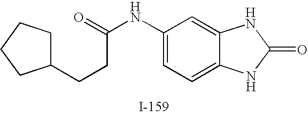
C1(CCC(NC2=CC=C3C(=C2)NC(=O)N3)=O)CCCC1
